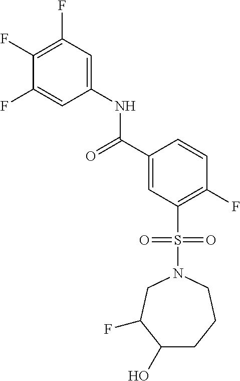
C1(F)=C(F)C=C(NC(=O)C2=CC(S(N3CC(F)C(O)CCC3)(=O)=O)=C(F)C=C2)C=C1F
